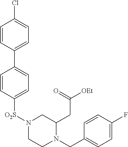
N1([O2S]C2=CC=C(C3=CC=C(Cl)C=C3)C=C2)CCN(CC2=CC=C(F)C=C2)C(CC([OEt])=O)C1
